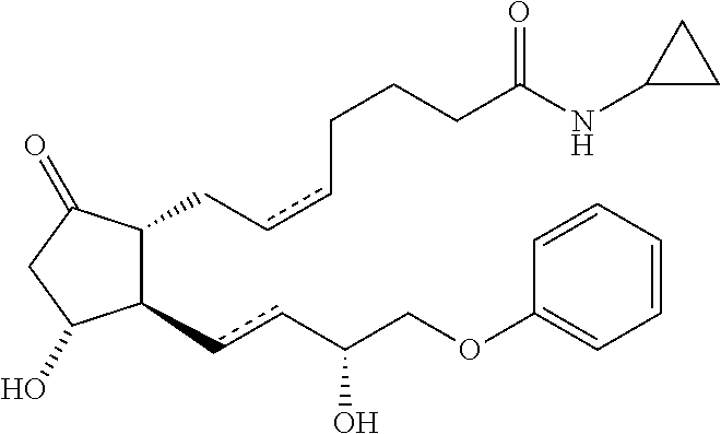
C1(ccC(COC2=CC=CC=C2)O)C(CccCCCC(NC2CC2)=O)C(=O)CC1O
